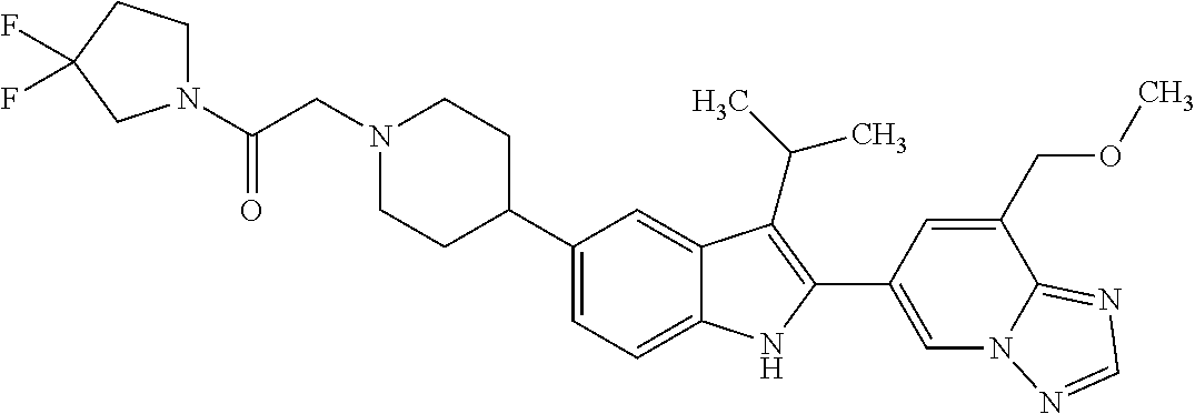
N1(CC(N2CCC(F)(F)C2)=O)CCC(C2=CC=C3C(=C2)C(C(C)C)=C(C2=CN4C(=NC=N4)C(COC)=C2)N3)CC1
